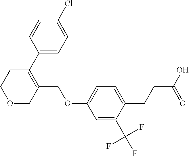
C1(C2=C(COC3=CC=C(CCC(O)=O)C(C(F)(F)F)=C3)COCC2)=CC=C(Cl)C=C1
